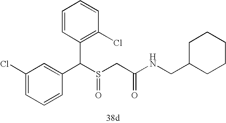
C1=CC(C(C2=C(Cl)C=CC=C2)S(CC(NCC2CCCCC2)=O)=O)=CC(Cl)=C1
